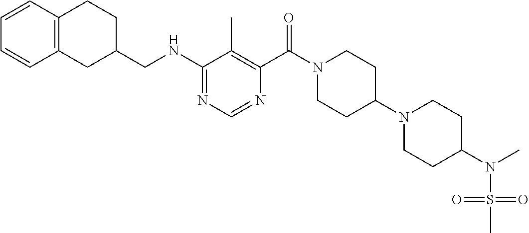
C1(NCC2CCC3=C(C2)C=CC=C3)=NC=NC(C(N2CCC(N3CCC(N(S(=O)(=O)C)C)CC3)CC2)=O)=C1C
